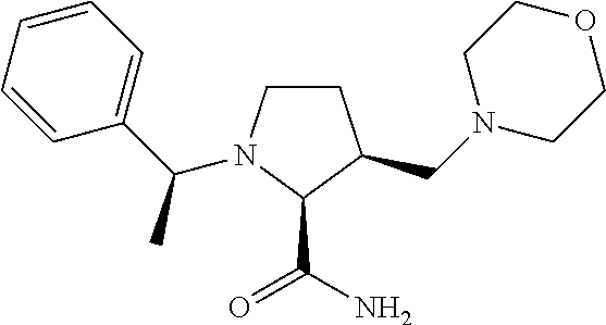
C1CN(C(C2=CC=CC=C2)C)C(C(N)=O)C1CN1CCOCC1
